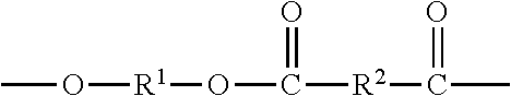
CO[R1]OC([R2]C(C)=O)=O
